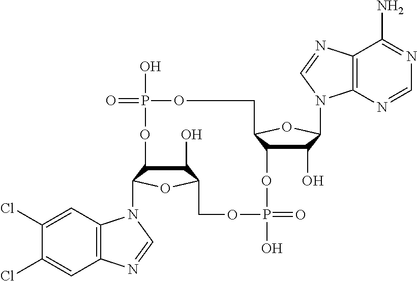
C1(O)C2C(N3C4=C(C=C(Cl)C(Cl)=C4)N=C3)OC1COP(O)(=O)OC1C(O)C(N3C4=C(C(N)=NC=N4)N=C3)OC1COP(O)(=O)O2
